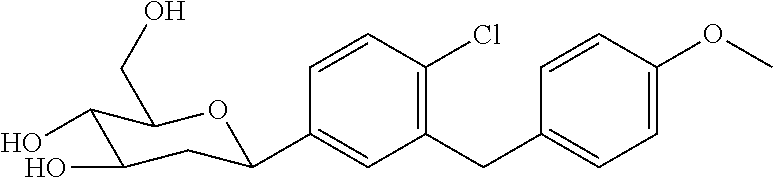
C1=CC(Cl)=C(CC2=CC=C(OC)C=C2)C=C1C1CC(O)C(O)C(CO)O1
